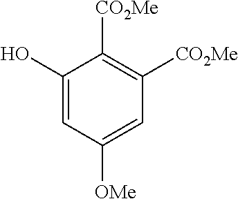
C1(O)=CC([OMe])=CC([CO2Me])=C1[CO2Me]
